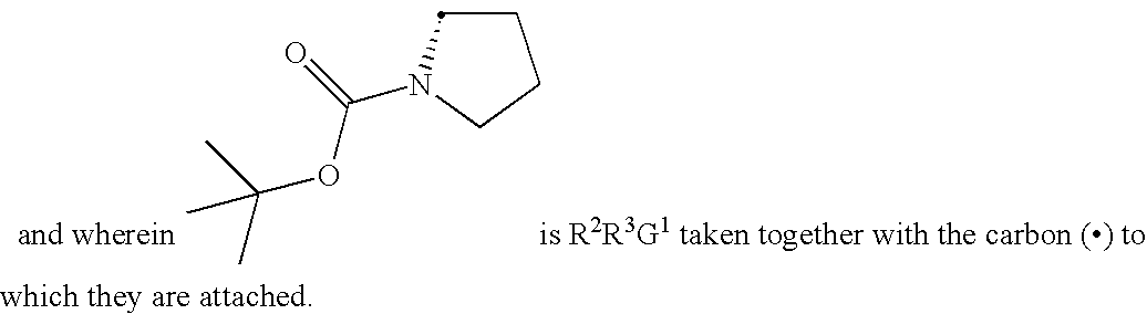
C1CN(C(=O)OC(C)(C)C)CC1
